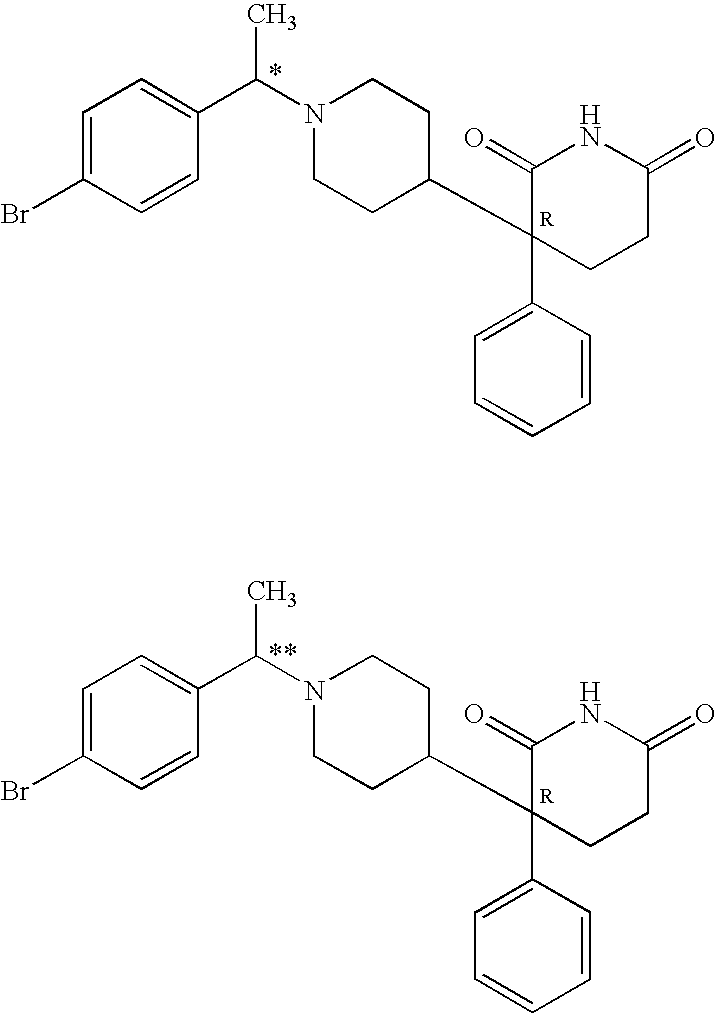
C1=CC(C2(C3CCN(C(C4=CC=C(Br)C=C4)C)CC3)CCC(=O)NC2=O)=CC=C1.C1=CC(C2(C3CCN(C(C4=CC=C(Br)C=C4)C)CC3)CCC(=O)NC2=O)=CC=C1
